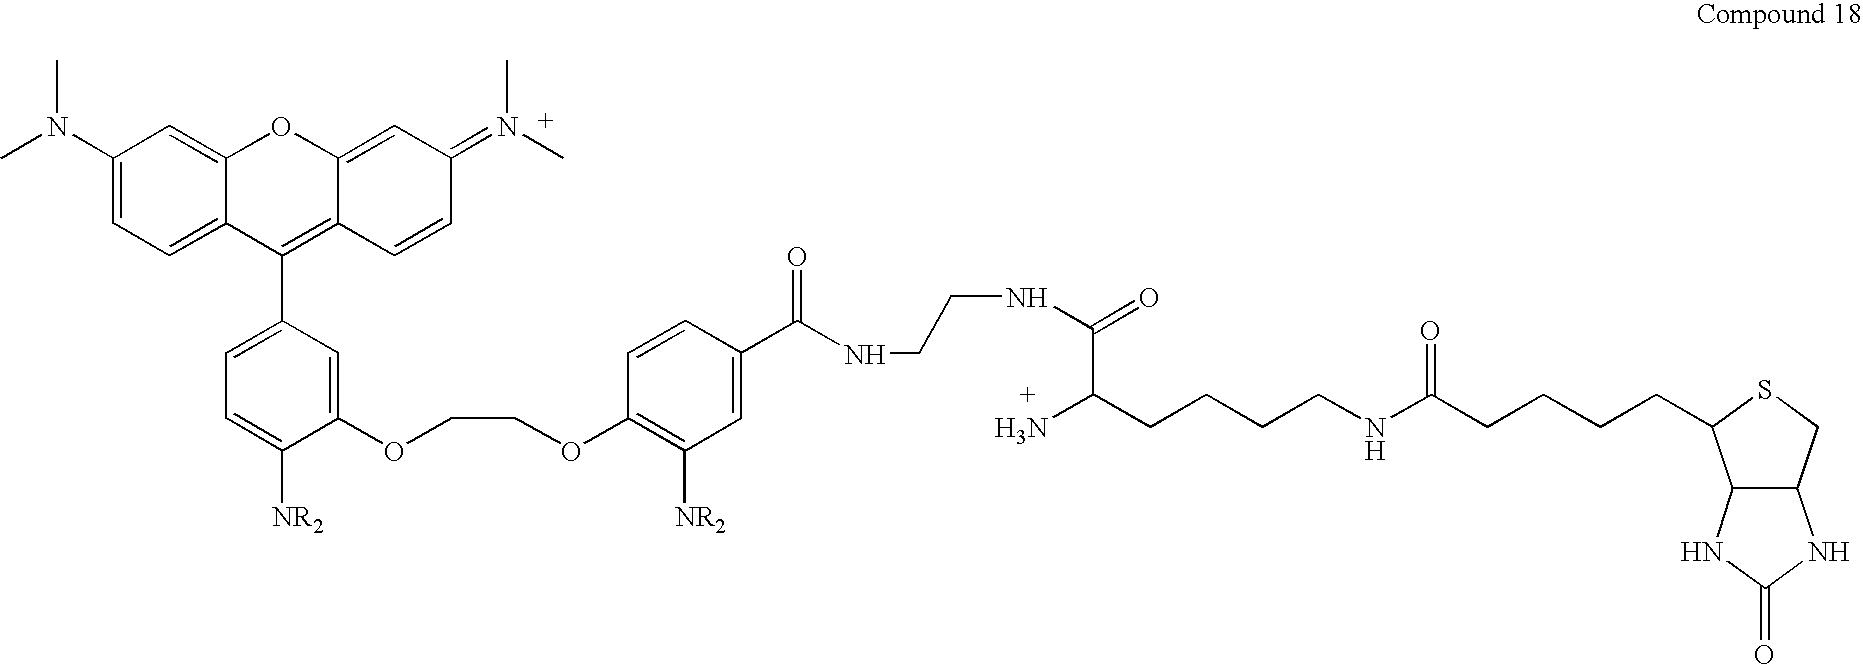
CN(C1=CC=C2C(=C1)OC1=CC(=N(C)C)C=CC1=C2C1=CC=C([NR2])C(OCCOC2=C([NR2])C=C(C(NCCNC(=O)C(CCCCNC(CCCCC3C4C(CS3)NC(=O)N4)=O)N)=O)C=C2)=C1)C
